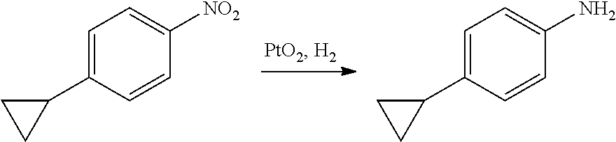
C1=C(C2CC2)C=CC([NO2])=C1.C1=C(C2CC2)C=CC(N)=C1
